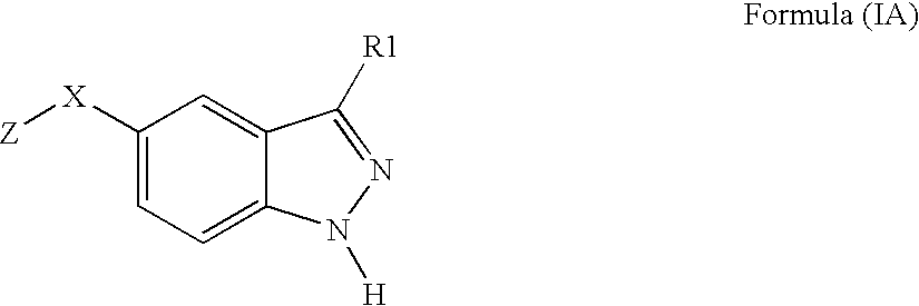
C1([X][Z])=CC=C2C(=C1)C([R1])=NN2[H]
